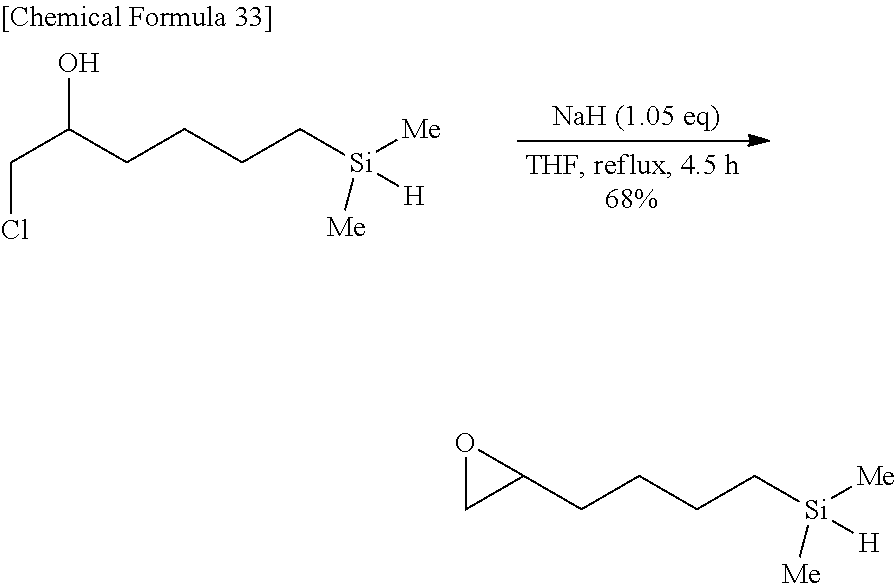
ClCC(O)CCCC[Si]([Me])([H])[Me].C1(CCCC[Si]([Me])([H])[Me])OC1
